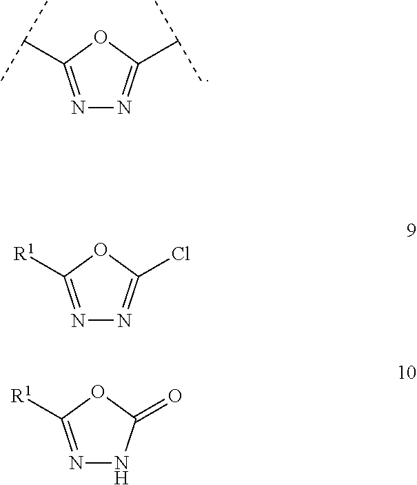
N1=C(C(C)C)OC(C(C)C)=N1.N1=C([R1])OC(Cl)=N1.N1=C([R1])OC(=O)N1
